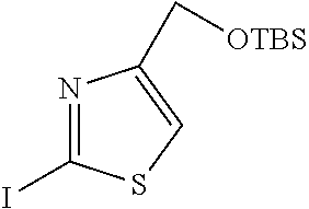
N1=C(I)SC=C1C[OTBS]
